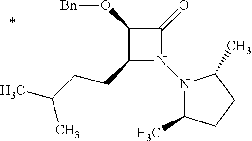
C1(CCC(C)C)N(N2C(C)CCC2C)C(=O)C1O[Bn]
